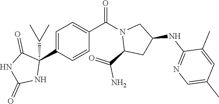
C1=C(C2(C(C)C)C(=O)NC(=O)N2)C=CC(C(N2C(C(=O)N)CC(NC3=NC=C(C)C=C3C)C2)=O)=C1
